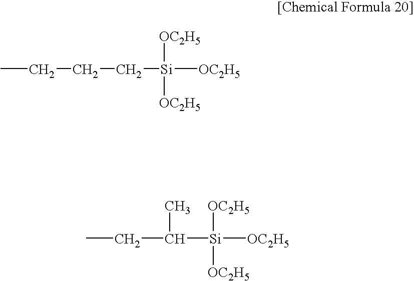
CCCC[Si]([OC2H5])([OC2H5])[OC2H5].[Si]([OC2H5])([OC2H5])([OC2H5])C(CC)C
